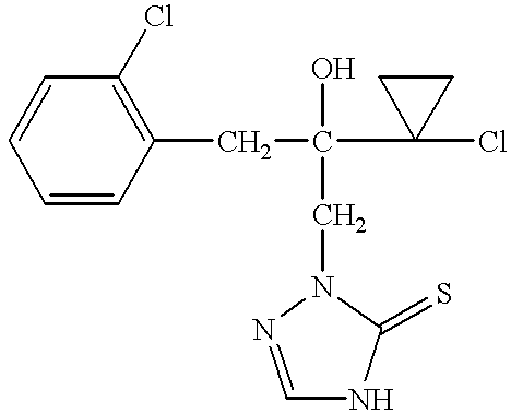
C1=CC(CC(CN2C(=S)NC=N2)(O)C2(Cl)CC2)=C(Cl)C=C1
